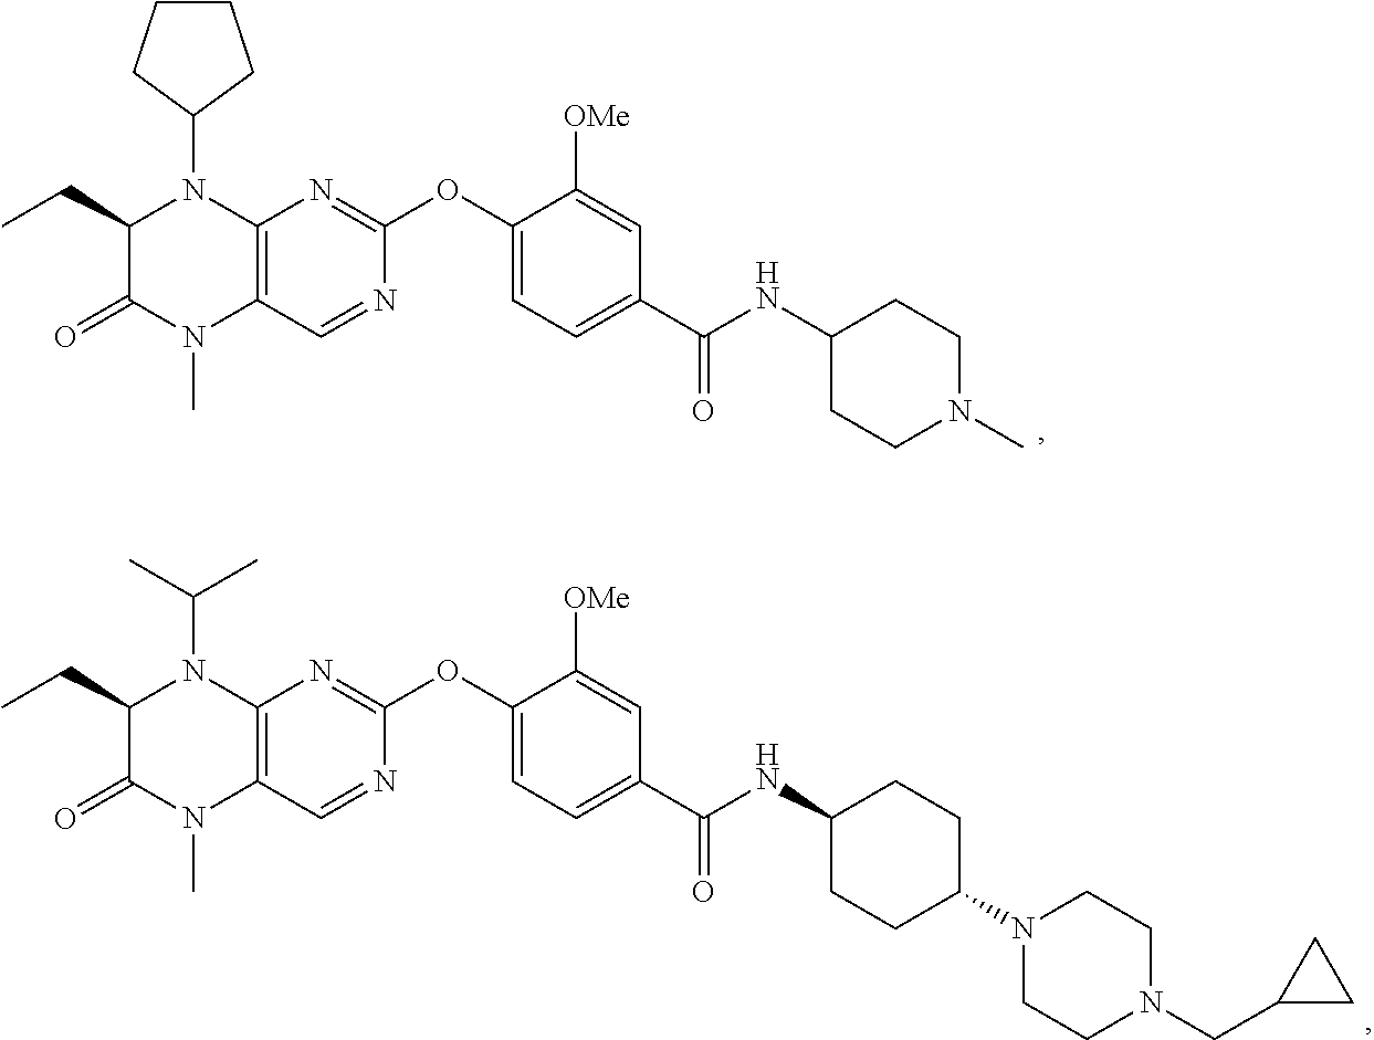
C1(CC)C(=O)N(C)C2=C(N1C1CCCC1)N=C(OC1=CC=C(C([H N]C3CCN(C)CC3)=O)C=C1[OMe])N=C2.C1(CC)C(=O)N(C)C2=C(N1C(C)C)N=C(OC1=CC=C(C([H N]C3CCC(N4CCN(CC5CC5)CC4)CC3)=O)C=C1[OMe])N=C2
